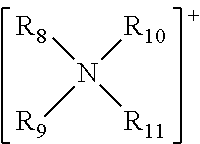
N([R8])([R10])([R9])[R11]
